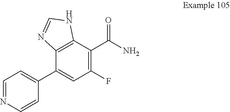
C12=C(C(C3=CC=NC=C3)=CC(F)=C1C(N)=O)N=CN2
